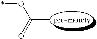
CC(=O)O*
